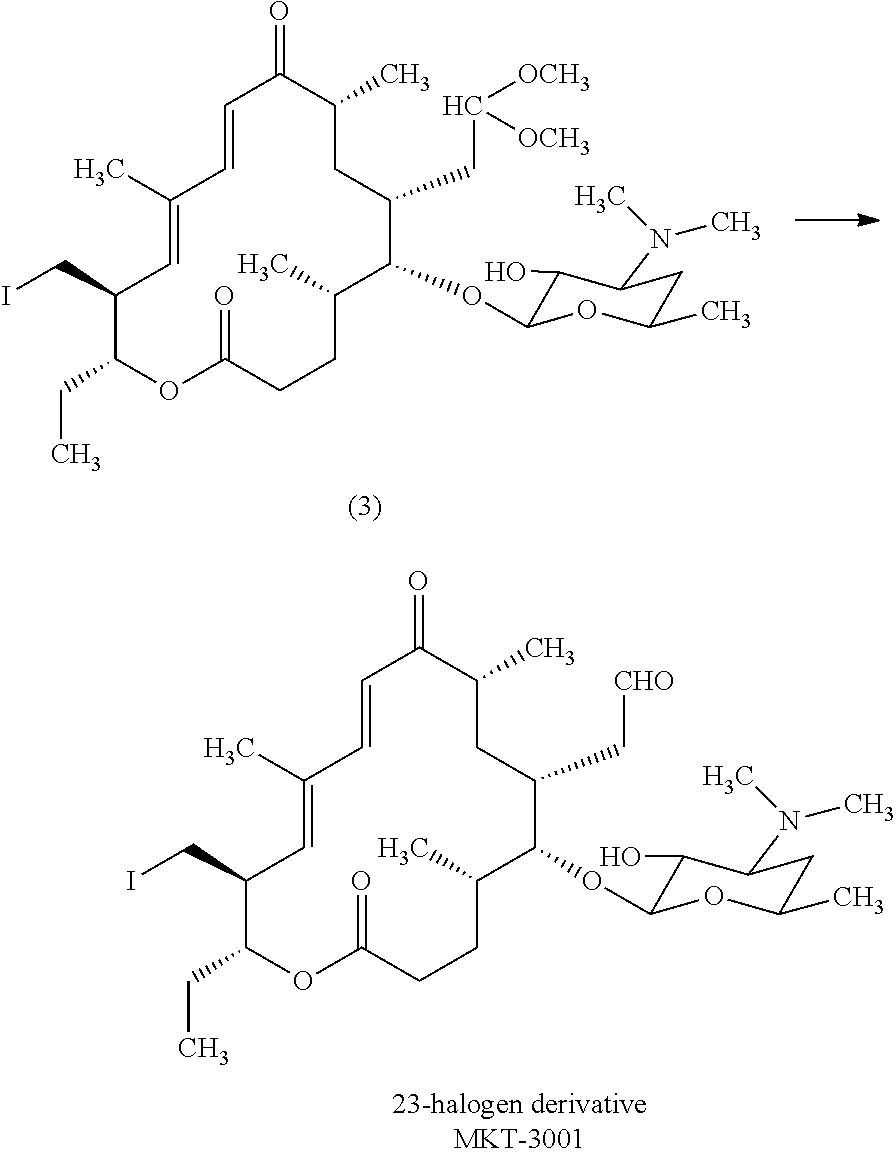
C1(CC)C(CI)C=C(C)C=CC(=O)C(C)CC(CC([OCH3])[OCH3])C(OC2C(O)C(N(C)C)CC(C)O2)C(C)CCC(=O)O1.C1(CC)C(CI)C=C(C)C=CC(=O)C(C)CC(C[CHO])C(OC2C(O)C(N(C)C)CC(C)O2)C(C)CCC(=O)O1
